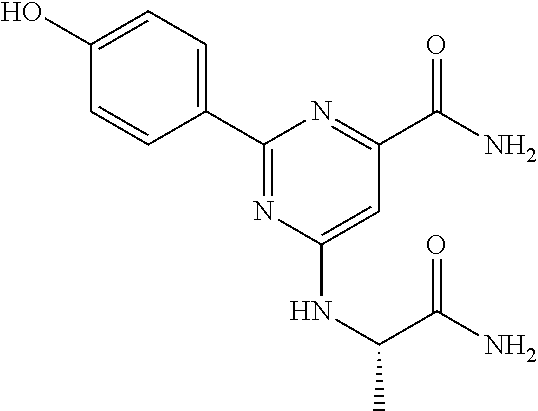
C1=CC(C2=NC(NC(C)C(N)=O)=CC(C(N)=O)=N2)=CC=C1O
